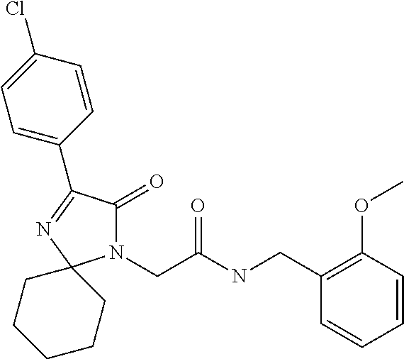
N1(CC(NCC2=C(OC)C=CC=C2)=O)C(=O)C(C2=CC=C(Cl)C=C2)=NC12CCCCC2
